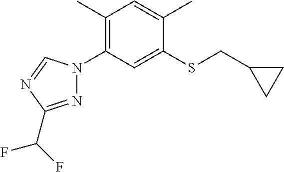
C1(C)=CC(C)=C(N2N=C(C(F)F)N=C2)C=C1SCC1CC1
